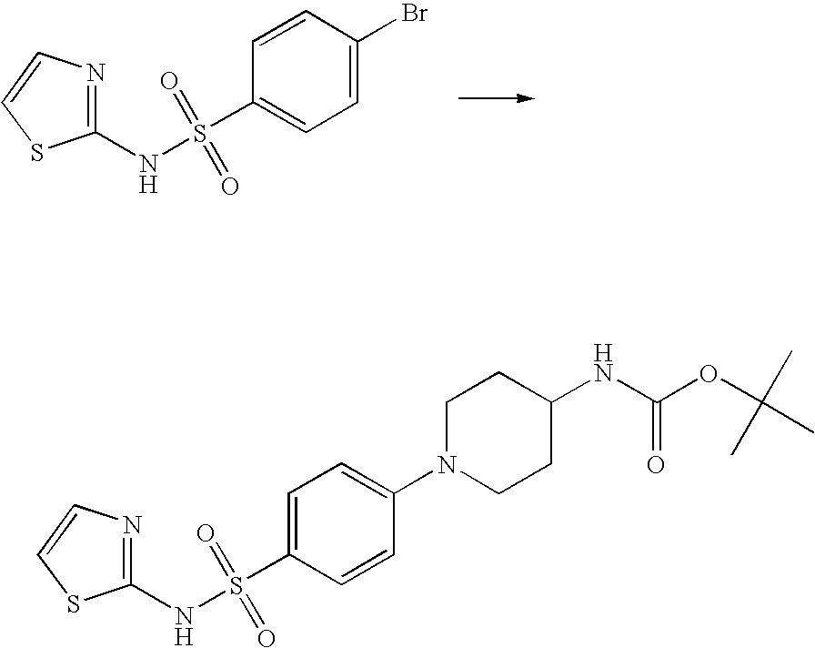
C1=C(Br)C=CC(S(NC2=NC=CS2)(=O)=O)=C1.C1=CC(S(NC2=NC=CS2)(=O)=O)=CC=C1N1CCC(NC(OC(C)(C)C)=O)CC1
